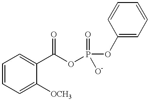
C1=CC=C([OCH3])C(C(OP(OC2=CC=CC=C2)(=O)[O-])=O)=C1
